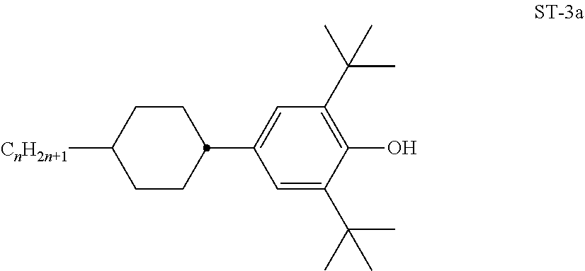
C1CC(C2=CC(C(C)(C)C)=C(O)C(C(C)(C)C)=C2)CCC1[CnH2n+1]
